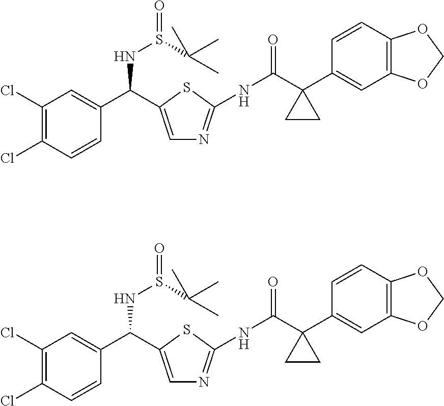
C1(Cl)=C(Cl)C=CC(C(C2=CN=C(NC(C3(C4=CC5=C(C=C4)OCO5)CC3)=O)S2)NS(C(C)(C)C)=O)=C1.C1(Cl)=C(Cl)C=CC(C(C2=CN=C(NC(C3(C4=CC5=C(C=C4)OCO5)CC3)=O)S2)NS(C(C)(C)C)=O)=C1
